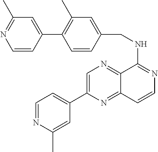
C12=NC=C(C3=CC=NC(C)=C3)N=C1C=CN=C2NCC1=CC(C)=C(C2=CC(C)=NC=C2)C=C1
